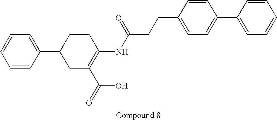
C1=CC(C2CC(C(=O)O)=C(NC(CCC3=CC=C(C4=CC=CC=C4)C=C3)=O)CC2)=CC=C1
